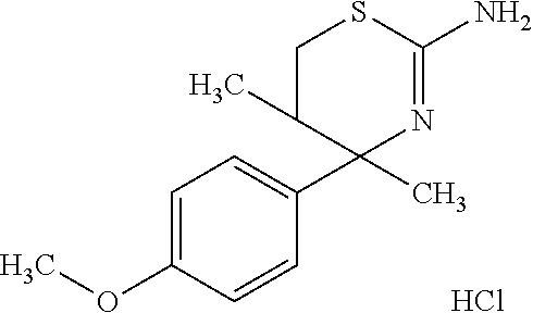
COC1=CC=C(C2(C)N=C(N)SCC2C)C=C1.Cl
